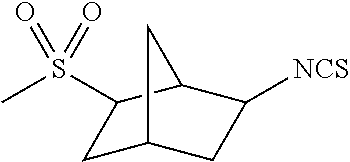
C1C2CC([NCS])C(C1S(C)(=O)=O)C2
